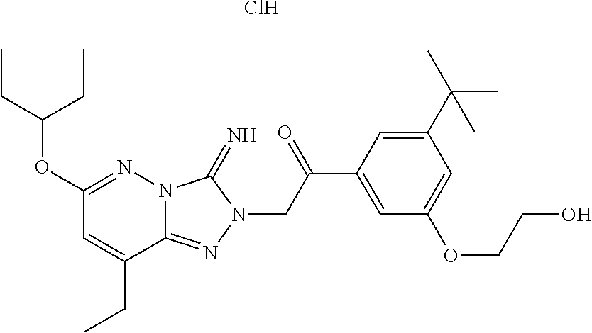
N12C(=NN(CC(C3=CC(OCCO)=CC(C(C)(C)C)=C3)=O)C1=N)C(CC)=CC(OC(CC)CC)=N2.Cl
